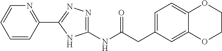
C1=CC(C2=NN=C(NC(CC3=CC=C4C(=C3)OCCO4)=O)N2)=NC=C1
